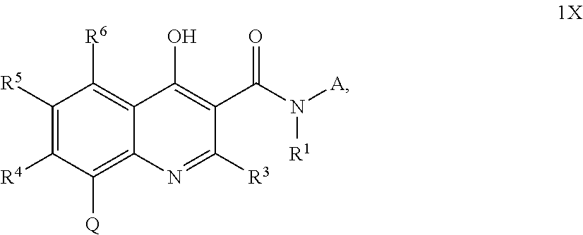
C1([R5])=C([R4])C([Q])=C2C(=C1[R6])C(O)=C(C(N([A])[R1])=O)C([R3])=N2
